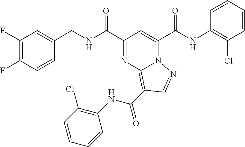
C1(F)=C(F)C=CC(CNC(C2=NC3=C(C(NC4=C(Cl)C=CC=C4)=O)C=NN3C(C(NC3=C(Cl)C=CC=C3)=O)=C2)=O)=C1
